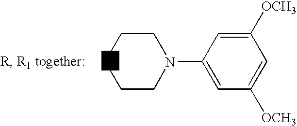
C1=C(N2CCCCC2)C=C([OCH3])C=C1[OCH3]
